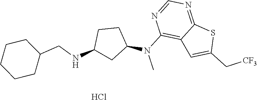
C1CCCC(CNC2CC(N(C3=C4C(=NC=N3)SC(C[CF3])=C4)C)CC2)C1.Cl
